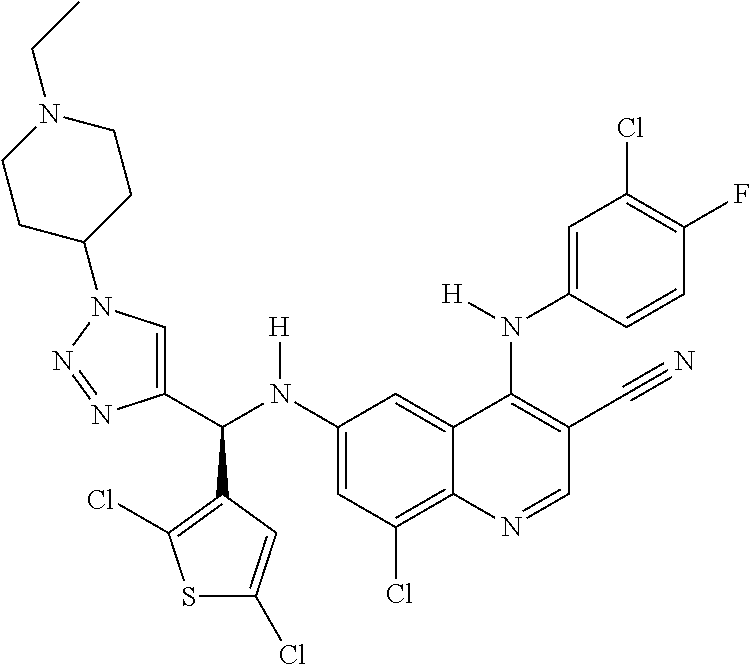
C1(N(C(C2=CN(C3CCN(CC)CC3)N=N2)C2=C(Cl)SC(Cl)=C2)[H])=CC(Cl)=C2C(=C1)C(N(C1=CC(Cl)=C(F)C=C1)[H])=C(C#N)C=N2
